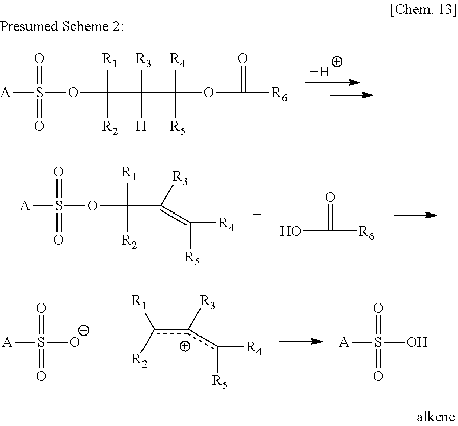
[H].[A]S(OC([R1])([R2])C([R3])([H])C(OC([R6])=O)([R4])[R5])(=O)=O.[A]S(OC([R1])([R2])C([R3])=C([R5])[R4])(=O)=O.OC([R6])=O.[A]S([O-])(=O)=O.c([R1])([R2])[c+]([R3])c([R5])[R4].[A]S(O)(=O)=O
